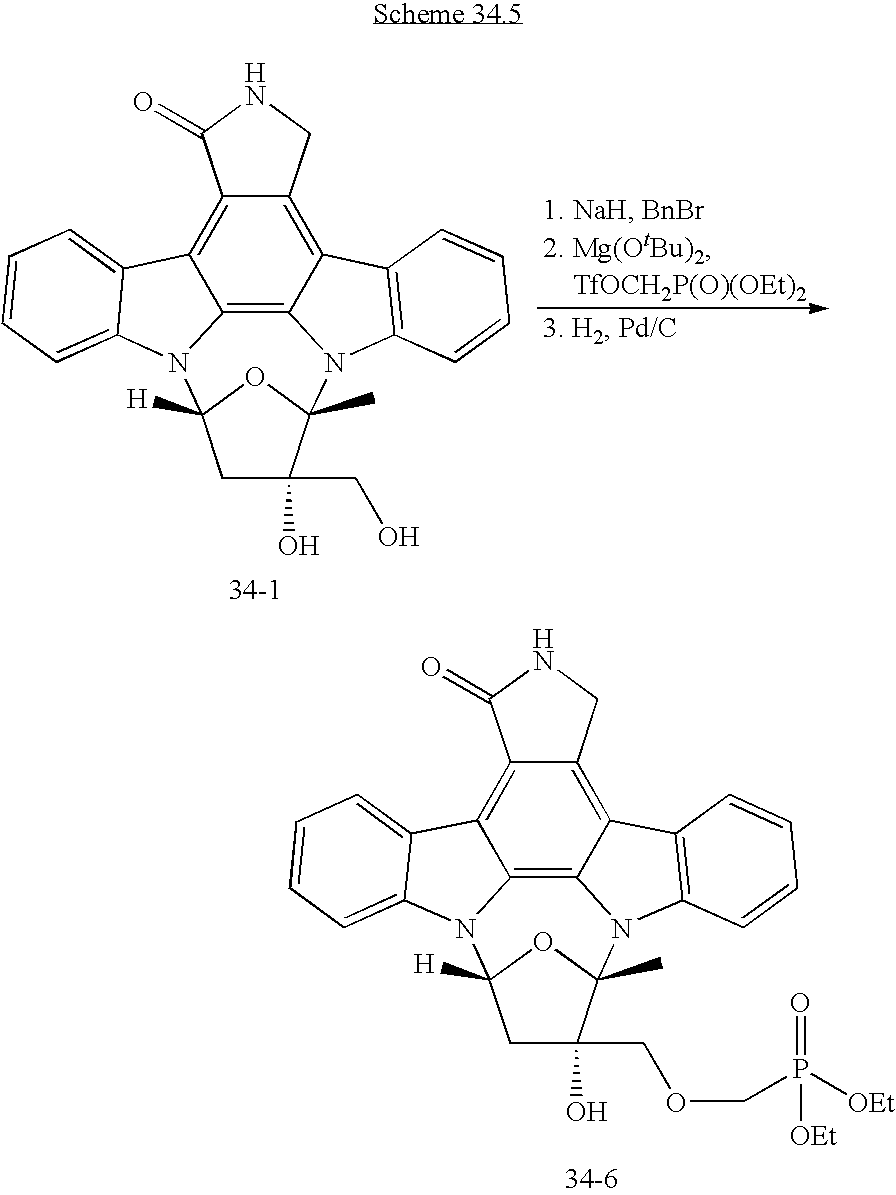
C12=C3C4=C5C(=C1C1=CC=CC=C1N2C1([H])CC(O)(CO)C(C)(N3C2=C4C=CC=C2)O1)C(=O)NC5.C12=C3C4=C5C(=C1C1=CC=CC=C1N2C1([H])CC(O)(COCP([OEt])(=O)[OEt])C(C)(N3C2=C4C=CC=C2)O1)C(=O)NC5
